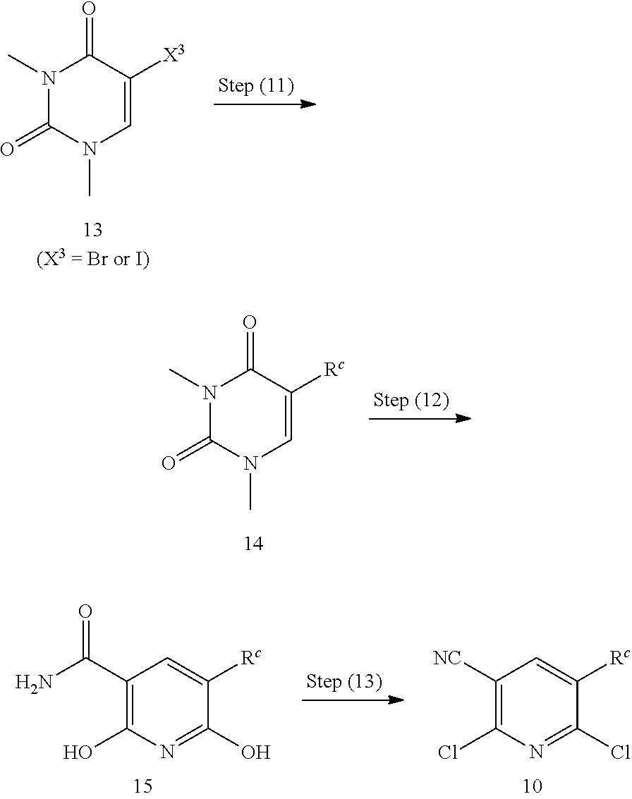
N1(C)C(=O)N(C)C=C([X3])C1=O.N1(C)C(=O)N(C)C=C([Rc])C1=O.C1([NC])=C(Cl)N=C(Cl)C([Rc])=C1.C1(C(=O)N)=C(O)N=C(O)C([Rc])=C1
